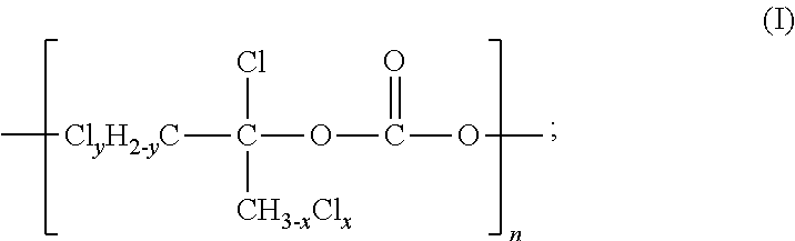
C[ClyH2-yC]C(OC(OC)=O)(Cl)[CH3-xClx]
